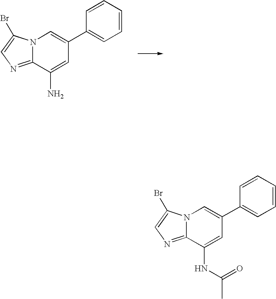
N12C(=NC=C1Br)C(NC(=O)C)=CC(C1=CC=CC=C1)=C2.N12C(=NC=C1Br)C(N)=CC(C1=CC=CC=C1)=C2
